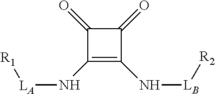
[LA]([R1])NC1=C(N[LB][R2])C(=O)C1=O
